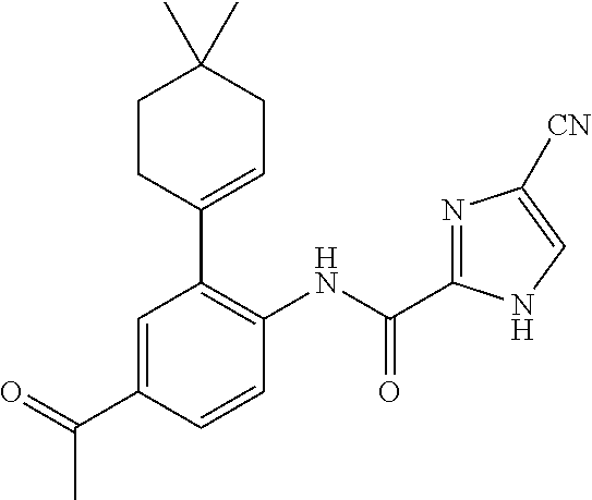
C(NC1=C(C2=CCC(C)(C)CC2)C=C(C(=O)C)C=C1)(=O)C1=NC([CN])=CN1
